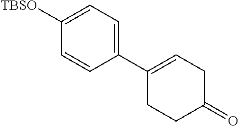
C1([TBSO])=CC=C(C2=CCC(=O)CC2)C=C1
